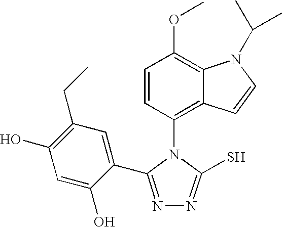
C1=CC(N2C(S)=NN=C2C2=CC(CC)=C(O)C=C2O)=C2C(=C1OC)N(C(C)C)C=C2
